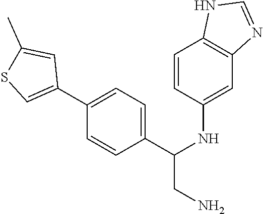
C1(C2=CSC(C)=C2)=CC=C(C(NC2=CC3=C(C=C2)NC=N3)CN)C=C1
